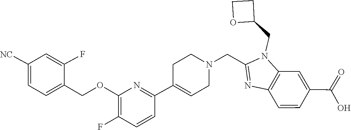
C1=C([NC])C=C(F)C(COC2=C(F)C=CC(C3=CCN(CC4=NC5=C(N4CC4OCC4)C=C(C(=O)O)C=C5)CC3)=N2)=C1
